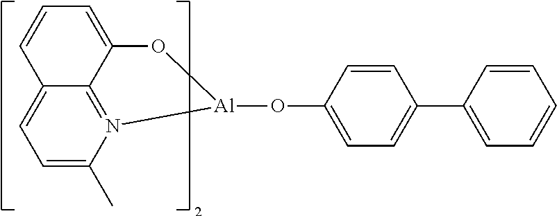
C1=C(C)N2=C3C(=C1)C=CC=C3O[Al]2OC1=CC=C(C2=CC=CC=C2)C=C1
